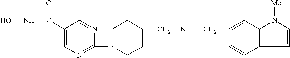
C1(C(NO)=O)=CN=C(N2CCC(CNCC3=CC4=C(C=C3)C=CN4[Me])CC2)N=C1
